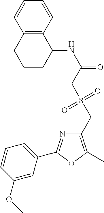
C1(OC)=CC(C2=NC(CS(=O)(=O)CC(=O)NC3C4=C(CCC3)C=CC=C4)=C(C)O2)=CC=C1
